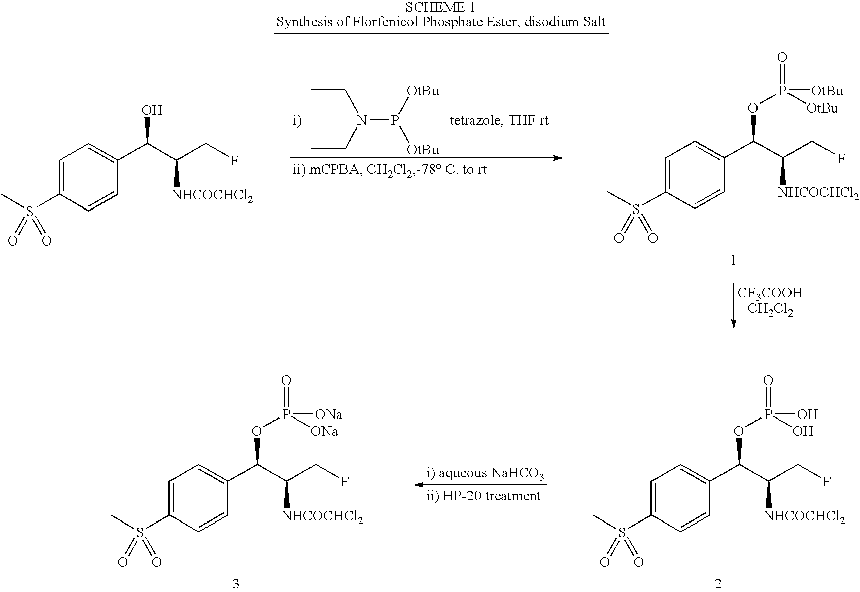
C1=C(S(C)(=O)=O)C=CC(C(C(CF)[NHCOCHCl2])OP(O)(=O)O)=C1.C1=C(S(C)(=O)=O)C=CC(C(C(CF)[NHCOCHCl2])OP([ONa])(=O)[ONa])=C1.CCN(CC)P([OtBu])[OtBu].C1=C(S(C)(=O)=O)C=CC(C(C(CF)[NHCOCHCl2])O)=C1.C1=C(S(C)(=O)=O)C=CC(C(C(CF)[NHCOCHCl2])OP([OtBu])(=O)[OtBu])=C1
